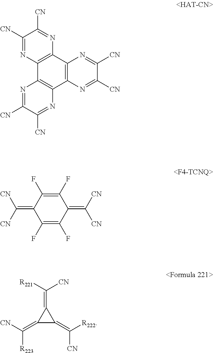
C1([CN])=NC2=C(N=C1[CN])C1=C(C3=C2N=C([CN])C([CN])=N3)N=C([CN])C([CN])=N1.C1(F)=C(F)C(=C([CN])[CN])C(F)=C(F)C1=C([CN])[CN].C1(=C([R223])[CN])C(=C([CN])[R222])C1=C([R221])[CN]
